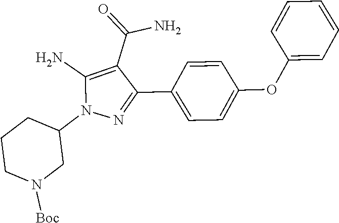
C1CN([Boc])CC(N2N=C(C3=CC=C(OC4=CC=CC=C4)C=C3)C(C(=O)N)=C2N)C1
